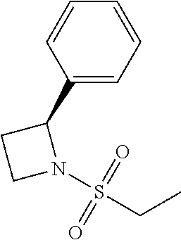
C1=CC(C2CCN2S(CC)(=O)=O)=CC=C1
